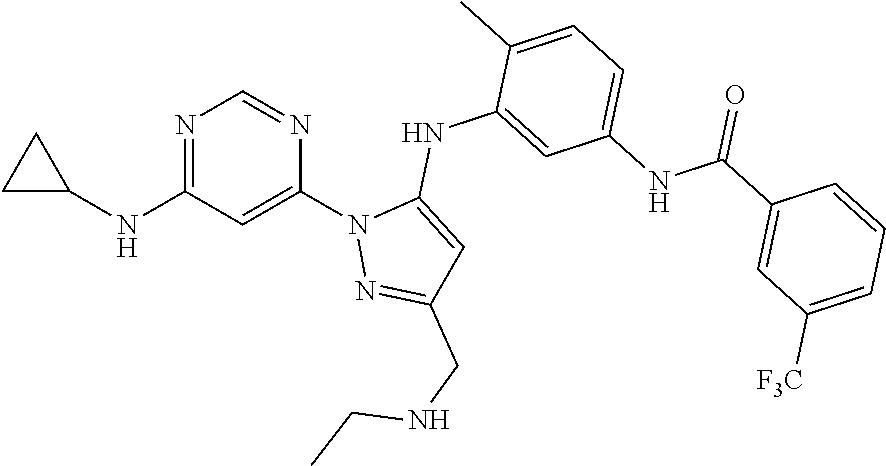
N1=C(NC2CC2)C=C(N2N=C(CNCC)C=C2NC2=CC(NC(C3=CC([F3C])=CC=C3)=O)=CC=C2C)N=C1
